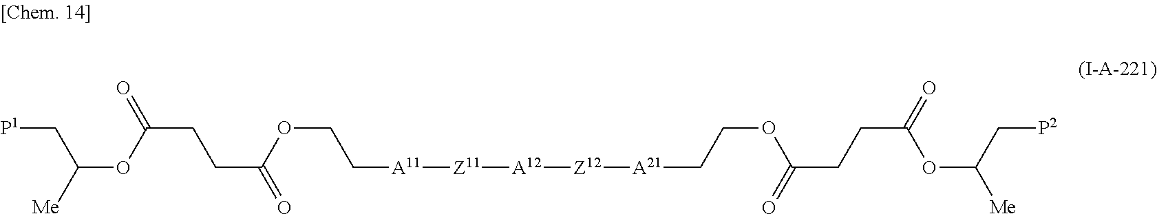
[P1]CC(OC(CCC(=O)OCC[A11][Z11][A12][Z12][A21]CCOC(CCC(=O)OC(C[P2])[Me])=O)=O)[Me]
